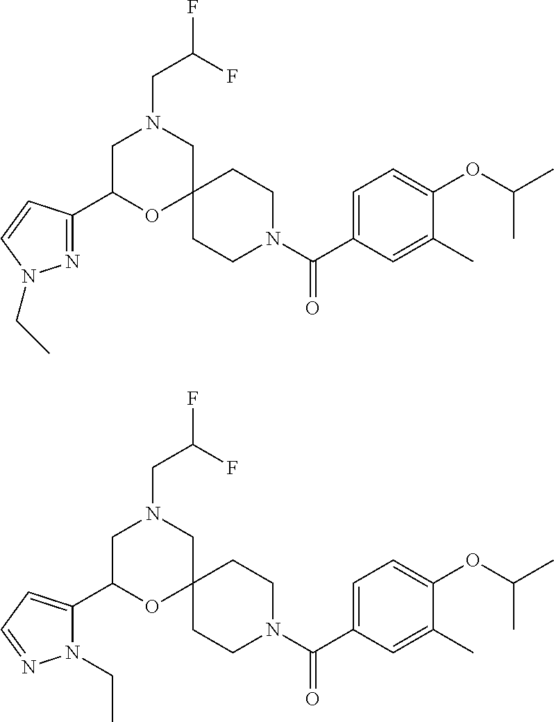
C1=C(C(N2CCC3(CC2)CN(CC(F)F)CC(C2=NN(CC)C=C2)O3)=O)C=C(C)C(OC(C)C)=C1.C1=C(C(N2CCC3(CC2)CN(CC(F)F)CC(C2=CC=NN2CC)O3)=O)C=C(C)C(OC(C)C)=C1
